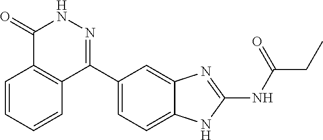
C(C(=O)NC1=NC2=CC(C3=NNC(=O)C4=C3C=CC=C4)=CC=C2N1)C
